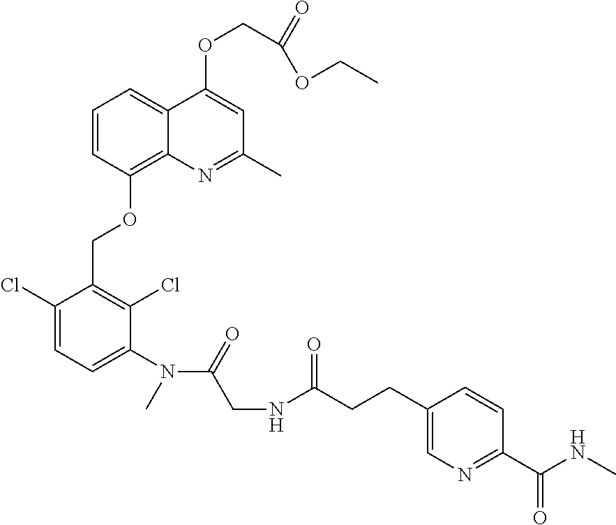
C1(Cl)=CC=C(N(C)C(=O)CNC(CCC2=CN=C(C(NC)=O)C=C2)=O)C(Cl)=C1COC1=C2C(=CC=C1)C(OCC(=O)OCC)=CC(C)=N2
